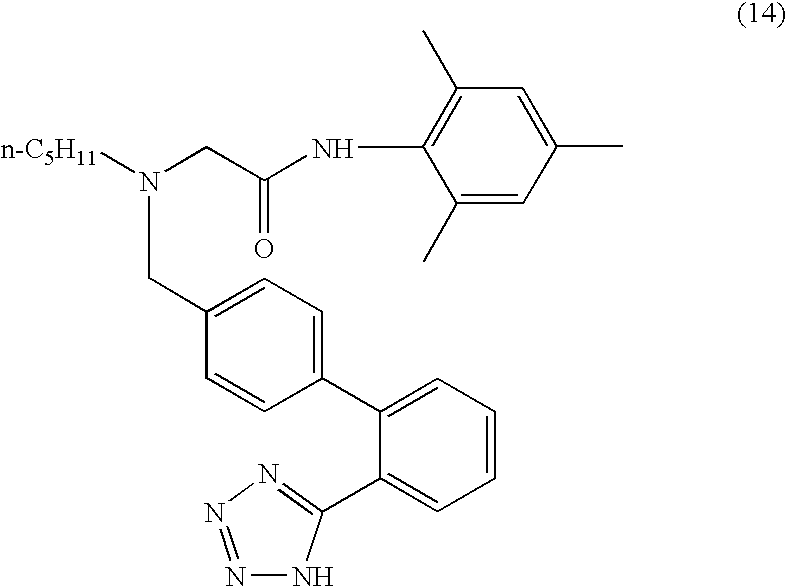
N(CC(NC1=C(C)C=C(C)C=C1C)=O)([n-C5H11])CC1=CC=C(C2=CC=CC=C2C2=NN=NN2)C=C1
